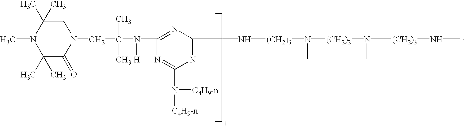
N1=C(N([C4H9-n])[C4H9-n])N=C(N[(CH2)3]N(C)[(CH2)2]N([(CH2)3]NC)C)N=C1N([H])C(CN1C(=O)C(C)(C)N(C)C(C)(C)C1)(C)C
